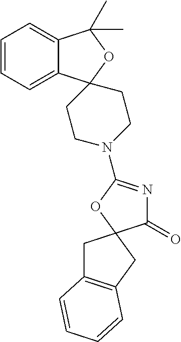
C1=CC=C2C(=C1)C(C)(C)OC21CCN(C2=NC(=O)C3(O2)CC2=C(C3)C=CC=C2)CC1
